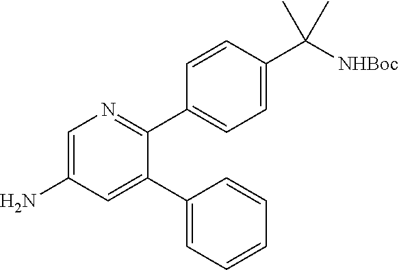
C1=C(N)C=C(C2=CC=CC=C2)C(C2=CC=C(C([NHBoc])(C)C)C=C2)=N1
